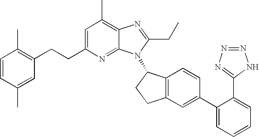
C1=C(CCC2=C(C)C=CC(C)=C2)N=C2C(=C1C)N=C(CC)N2C1C2=C(CC1)C=C(C1=CC=CC=C1C1=NN=NN1)C=C2
